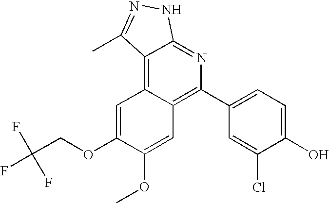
C1=C(O)C(Cl)=CC(C2=C3C(=C4C(=N2)NN=C4C)C=C(OCC(F)(F)F)C(OC)=C3)=C1
